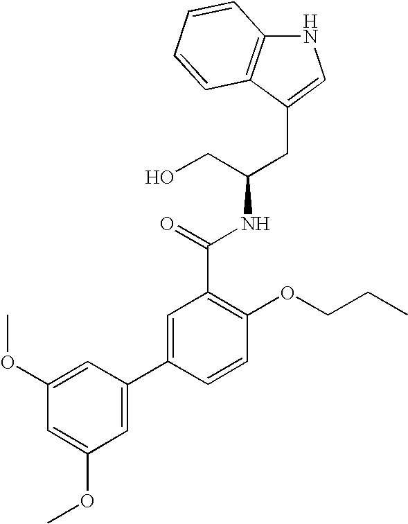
N1C2=C(C(CC(NC(C3=C(OCCC)C=CC(C4=CC(OC)=CC(OC)=C4)=C3)=O)CO)=C1)C=CC=C2
